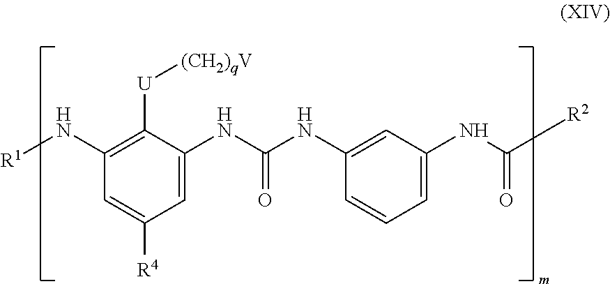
C1(N[R1])=C([U][(CH2)qV])C(NC(NC2=CC(NC([R2])=O)=CC=C2)=O)=CC([R4])=C1
